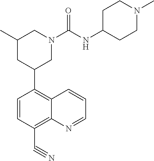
C1=CC(C#N)=C2C(=C1C1CN(C(NC3CCN(C)CC3)=O)CC(C)C1)C=CC=N2
